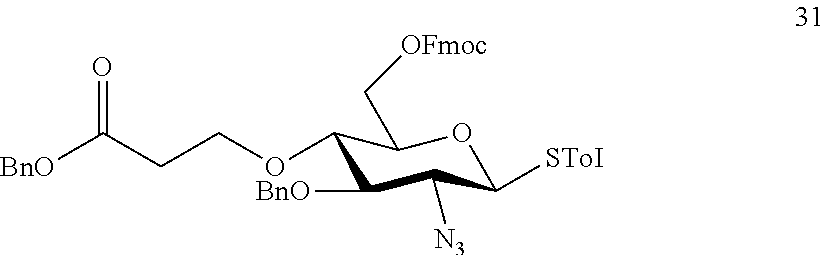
C1(OCCC([BnO])=O)C([BnO])C([N3])C([SToI])OC1C[OFmoc]
